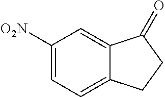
C1([O2N])=CC=C2C(=C1)C(=O)CC2
